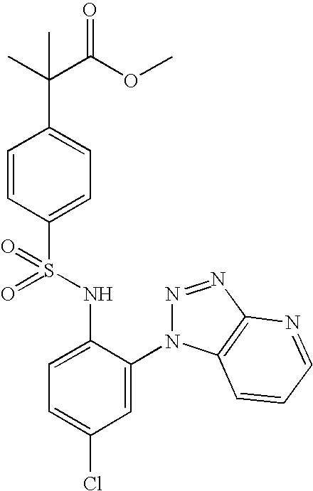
C1=CC(S(=O)(NC2=CC=C(Cl)C=C2N2N=NC3=C2C=CC=N3)=O)=CC=C1C(C)(C(OC)=O)C
